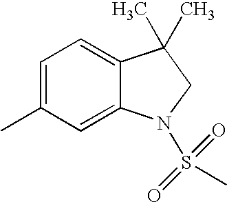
C1=C(C)C=C2C(=C1)C(C)(C)CN2S(=O)(=O)C
